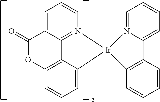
C12=CC=CN3=C1C1=C(C=CC=C1[Ir]31N3=CC=CC=C3C3=C1C=CC=C3)OC2=O
